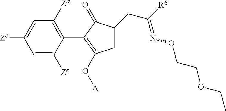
C1=C([Zc])C=C([Ze])C(C2=C(O[A])CC(CC([R6])=NOCCOCC)C2=O)=C1[Za]
